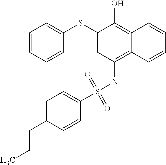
C1=CC=CC(SC2=CC(NS(C3=CC=C(CCC)C=C3)(=O)=O)=C3C(=C2O)C=CC=C3)=C1
